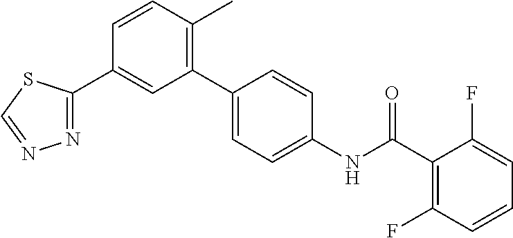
C1=CC(C)=C(C2=CC=C(NC(C3=C(F)C=CC=C3F)=O)C=C2)C=C1C1=NN=CS1
